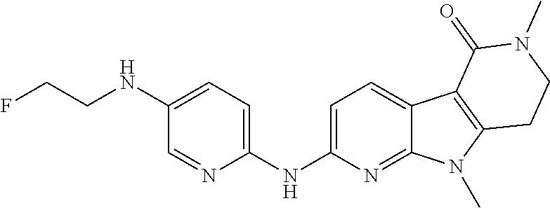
N(C1=CC=C2C(=N1)N(C)C1=C2C(=O)N(C)CC1)C1=CC=C(NCCF)C=N1
